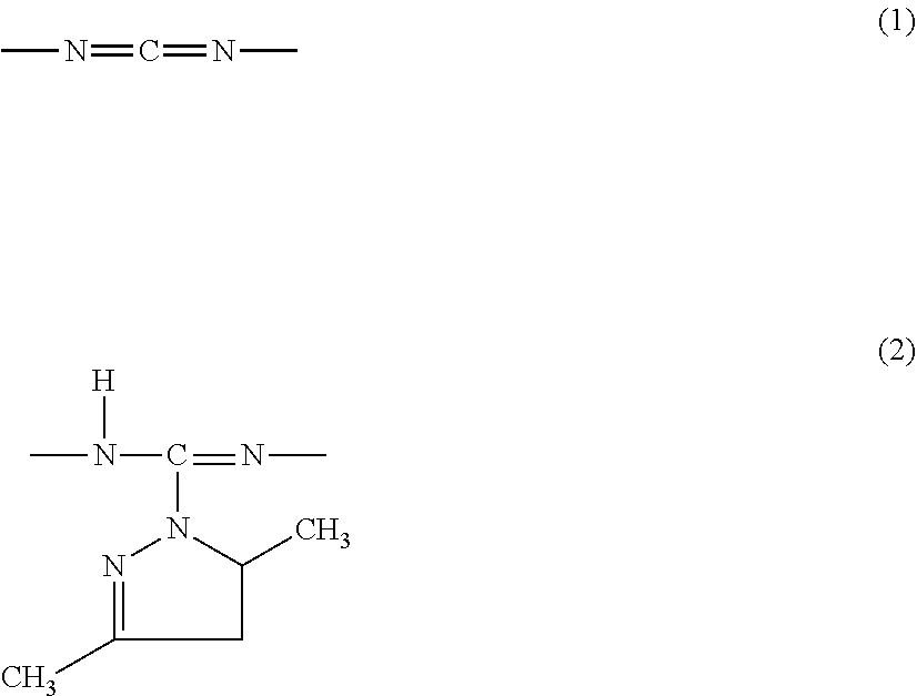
CN=C=NC.CN(C(=NC)N1C(C)CC(C)=N1)[H]
